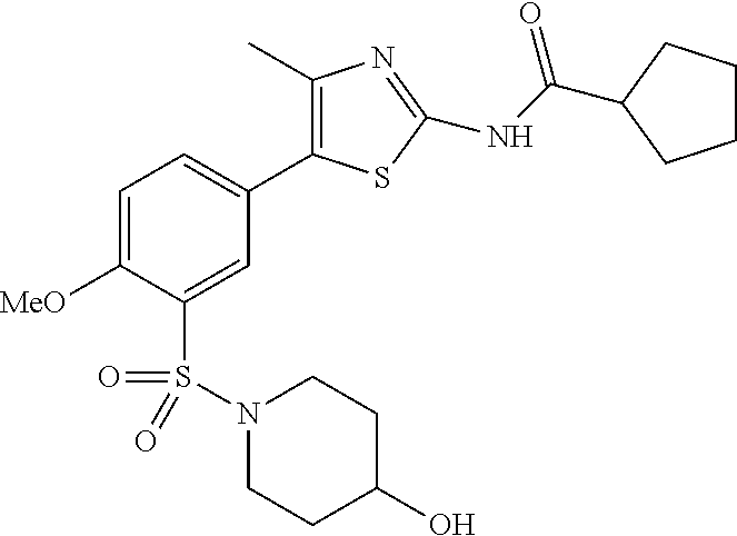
C1(C)=C(C2=CC=C([MeO])C(S(=O)(=O)N3CCC(O)CC3)=C2)SC(NC(=O)C2CCCC2)=N1
